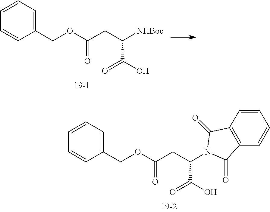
C(CC(N1C(=O)C2=C(C=CC=C2)C1=O)C(O)=O)(OCC1=CC=CC=C1)=O.C(CC([NHBoc])C(O)=O)(OCC1=CC=CC=C1)=O
